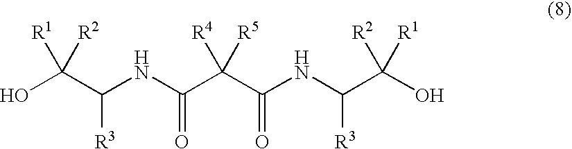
C(O)(C(NC(C(C(NC(C(O)([R1])[R2])[R3])=O)([R5])[R4])=O)[R3])([R2])[R1]
